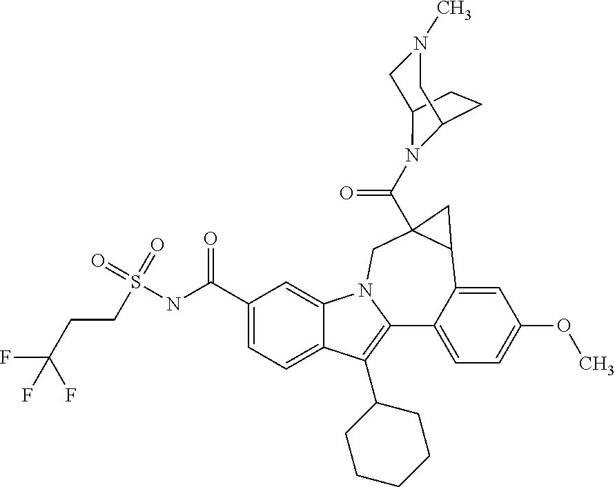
C1(C(NS(CCC(F)(F)F)(=O)=O)=O)=CC=C2C(=C1)N1C(=C2C2CCCCC2)C2=CC=C(OC)C=C2C2C(C(=O)N3C4CN(C)CC3CC4)(C1)C2
